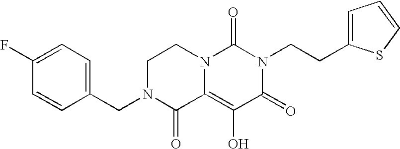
C1(F)=CC=C(CN2C(=O)C3=C(O)C(=O)N(CCC4=CC=CS4)C(=O)N3CC2)C=C1
